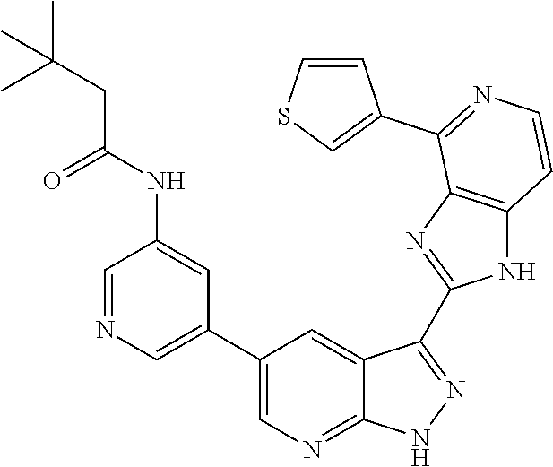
C1=NC=C(C2=CN=C3C(=C2)C(C2=NC4=C(N2)C=CN=C4C2=CSC=C2)=NN3)C=C1NC(CC(C)(C)C)=O
